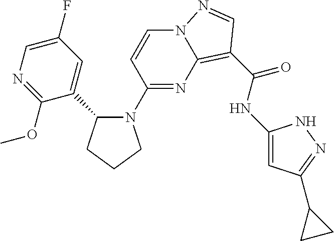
C1=CC(N2C(C3=CC(F)=CN=C3OC)CCC2)=NC2=C(C(NC3=CC(C4CC4)=NN3)=O)C=NN12
